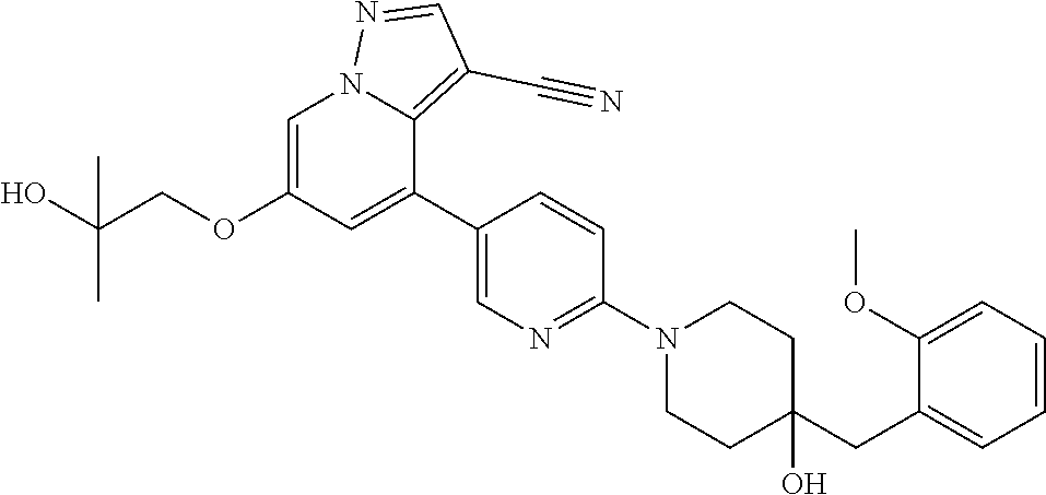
C1=C(OCC(O)(C)C)C=C(C2=CN=C(N3CCC(CC4=CC=CC=C4OC)(O)CC3)C=C2)C2=C(C#N)C=NN12
